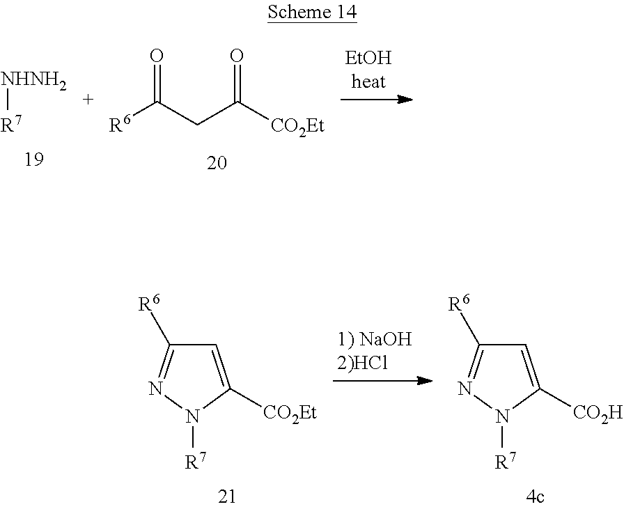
[NHNH2][R7].O=C(CC([CO2Et])=O)[R6].C1=C([CO2Et])N([R7])N=C1[R6].C1=C([CO2H])N([R7])N=C1[R6]
